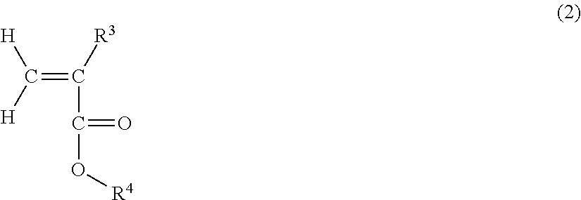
C(=C(C(O[R4])=O)[R3])([H])[H]
